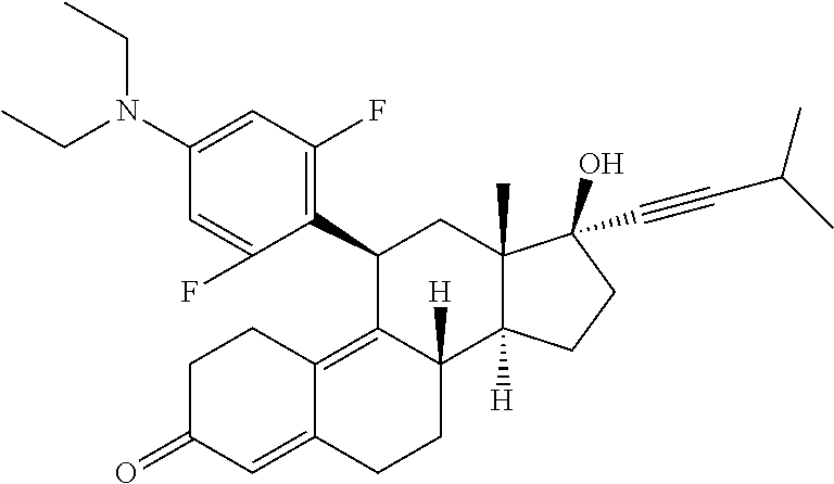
C1(C2=C(F)C=C(N(CC)CC)C=C2F)C2=C3C(=CC(=O)CC3)CCC2([H])C2([H])C(C)(C1)C(C#CC(C)C)(O)CC2
